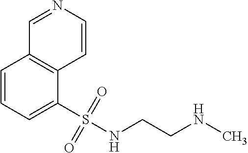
C1=CC=C(S(=O)(=O)NCCNC)C2=C1C=NC=C2
